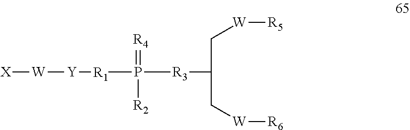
[R3](P([R2])(=[R4])[R1][Y][W][X])C(C[W][R6])C[W][R5]
